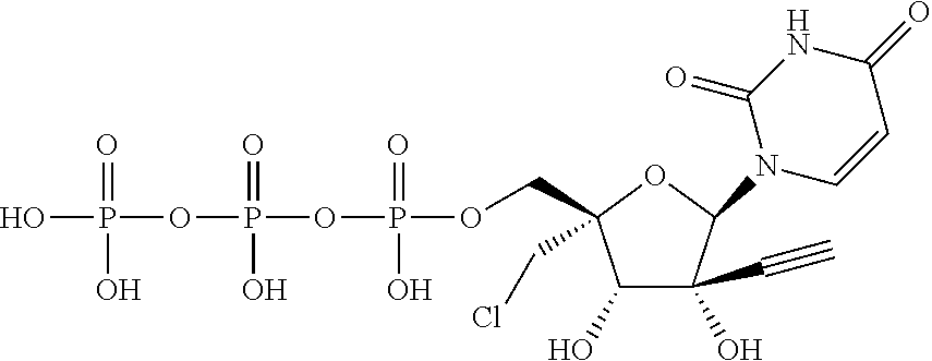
OP(=O)(OP(=O)(O)OP(=O)(O)OCC1(CCl)C(O)C(O)(C#C)C(N2C=CC(=O)NC2=O)O1)O
